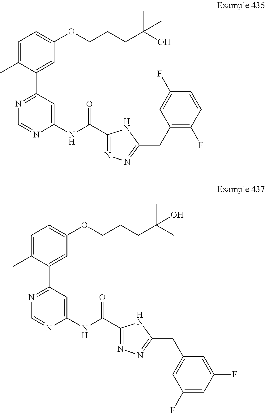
C1=C(C)C(C2=NC=NC(NC(C3=NN=C(CC4=CC(F)=CC(F)=C4)N3)=O)=C2)=CC(OCCCC(C)(C)O)=C1.C1=C(C)C(C2=NC=NC(NC(C3=NN=C(CC4=C(F)C=CC(F)=C4)N3)=O)=C2)=CC(OCCCC(O)(C)C)=C1
